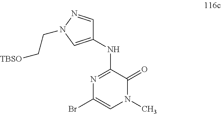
C1=NN(CC[TBSO])C=C1NC1=NC(Br)=CN(C)C1=O
